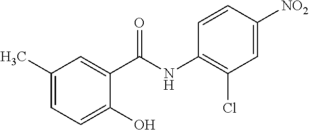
C1(C)=CC=C(O)C(C(NC2=C(Cl)C=C([NO2])C=C2)=O)=C1
